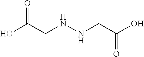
OC(CNNCC(O)=O)=O
